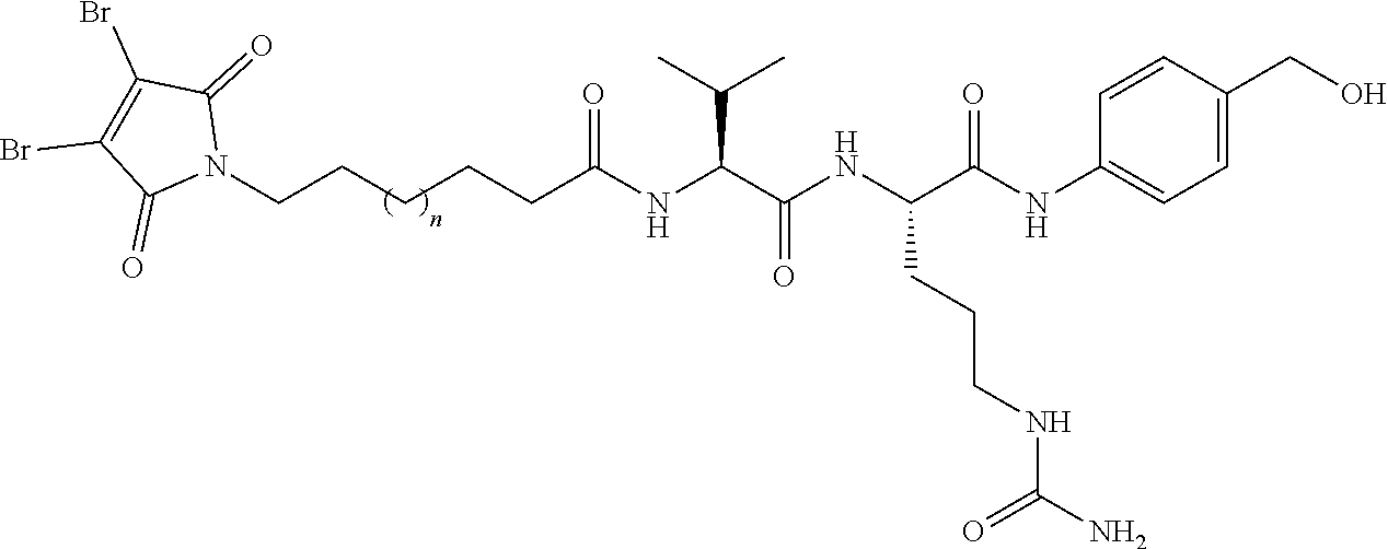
N1(CCCCCC(NC(C(NC(C(NC2=CC=C(CO)C=C2)=O)CCCNC(N)=O)=O)C(C)C)=O)C(=O)C(Br)=C(Br)C1=O
